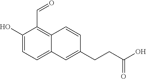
OC1=CC=C2C(=C1C=O)C=CC(CCC(O)=O)=C2
